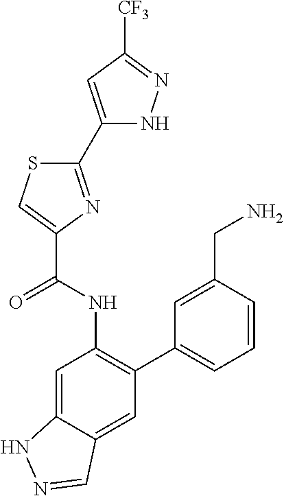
C1(C2=NC(C(NC3=C(C4=CC=CC(CN)=C4)C=C4C(=C3)NN=C4)=O)=CS2)=CC([CF3])=NN1
